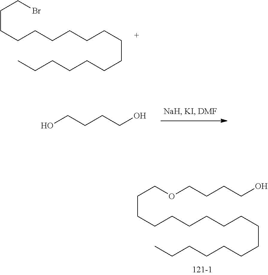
C(CCCCCCCCCCCCC)CCCBr.OCCCCO.C(CCCCCCCCCCCCC)CCCOCCCCO
